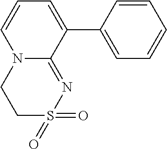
C1=CC(C2=CC=CN3C2=NS(=O)(=O)CC3)=CC=C1
